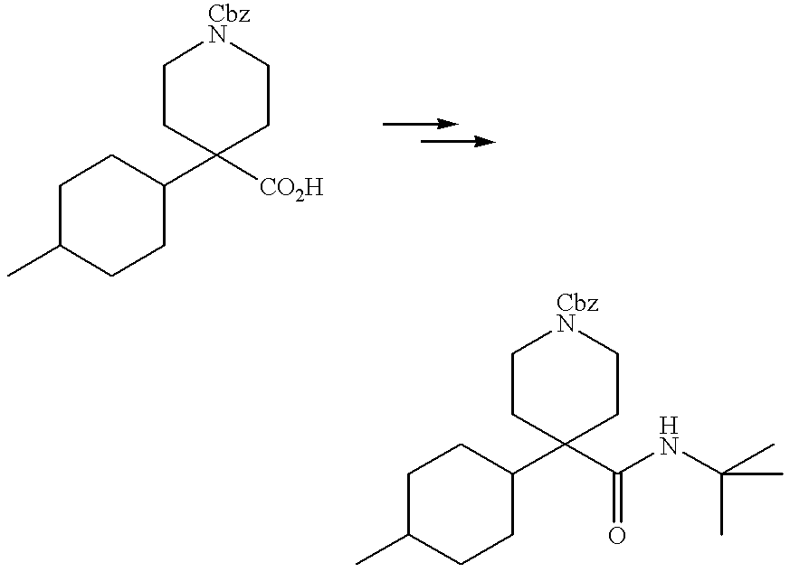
C1C(C)CCC(C2([CO2H])CC[CbzN]CC2)C1.C1C(C)CCC(C2(C(NC(C)(C)C)=O)CC[CbzN]CC2)C1
